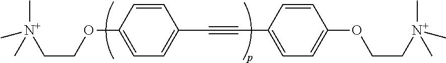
C1=C(OCC[N+](C)(C)C)C=CC(C#CC2=CC=C(OCC[N+](C)(C)C)C=C2)=C1
